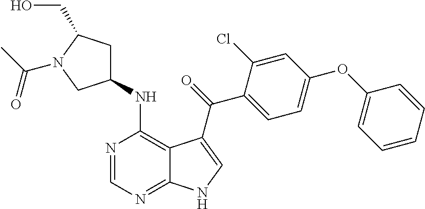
C1(OC2=CC=CC=C2)=CC=C(C(=O)C2=CNC3=NC=NC(NC4CC(CO)N(C(C)=O)C4)=C32)C(Cl)=C1
